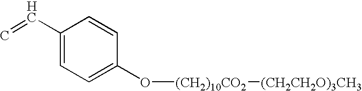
C1(C=C)=CC=C(O[(CH2)10CO2][(CH2CH2O)3CH3])C=C1
